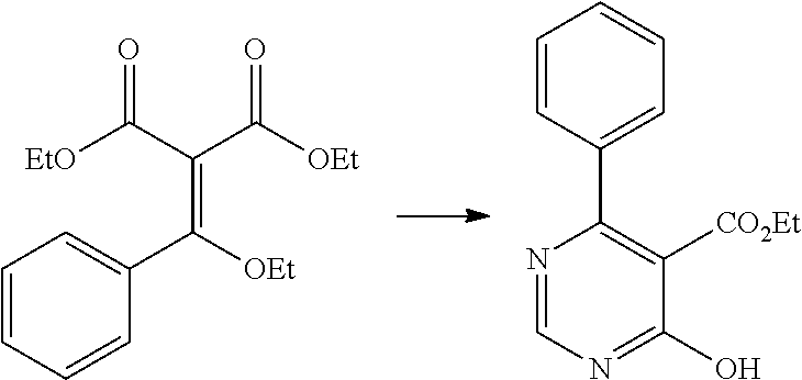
C1=CC=CC(C([OEt])=C(C([OEt])=O)C([EtO])=O)=C1.N1=CN=C(O)C([CO2Et])=C1C1=CC=CC=C1
